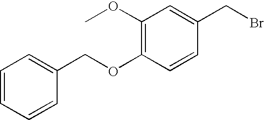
C1=CC=CC(COC2=C(OC)C=C(CBr)C=C2)=C1
